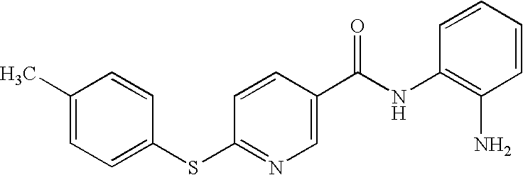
C1(SC2=NC=C(C(NC3=C(N)C=CC=C3)=O)C=C2)=CC=C(C)C=C1
